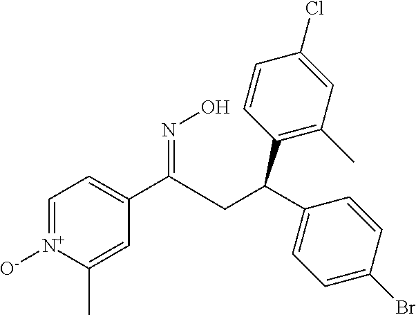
C1=[N+]([O-])C(C)=CC(C(CC(C2=CC=C(Br)C=C2)C2=C(C)C=C(Cl)C=C2)=NO)=C1
